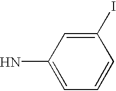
C1(N)=CC=CC(I)=C1
